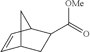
C1=CC2C(C(=O)[OMe])CC1C2
